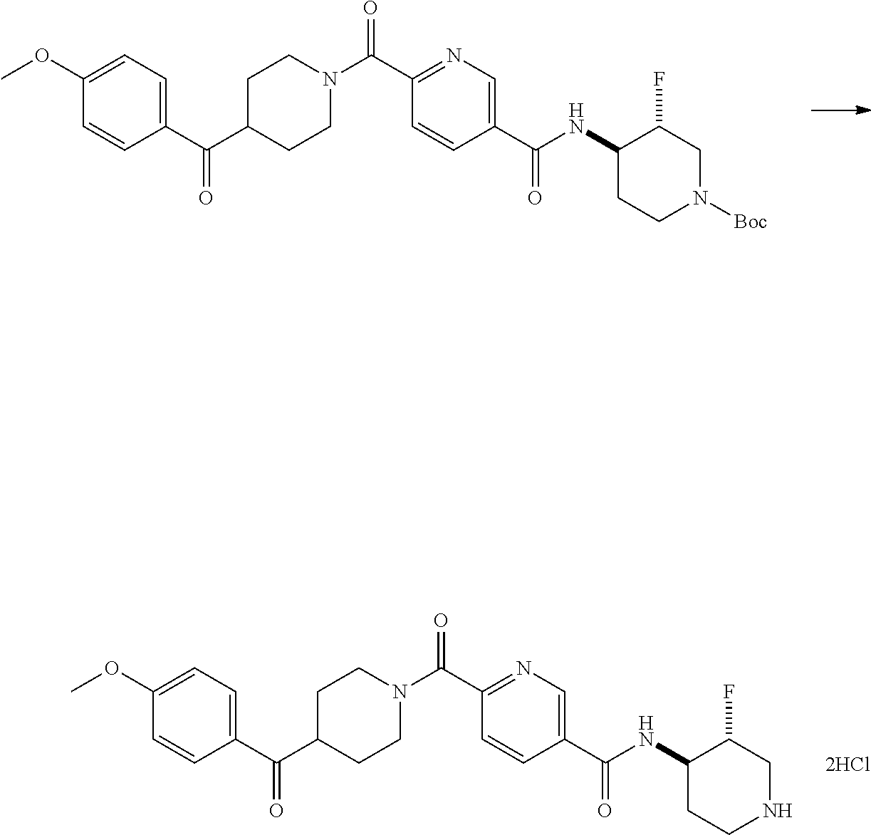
C1(C(C2CCN(C(C3=NC=C(C(NC4CCN([Boc])CC4F)=O)C=C3)=O)CC2)=O)=CC=C(OC)C=C1.C1(C(C2CCN(C(C3=NC=C(C(NC4CCNCC4F)=O)C=C3)=O)CC2)=O)=CC=C(OC)C=C1
